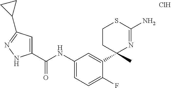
C1(C(NC2=CC=C(F)C(C3(C)N=C(N)SCC3)=C2)=O)=CC(C2CC2)=NN1.Cl
